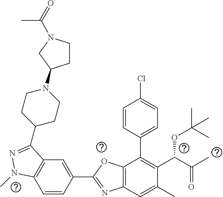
C1=CC(C2=NC3=C(O2)C(C2=CC=C(Cl)C=C2)=C(C(C(C)=O)OC(C)(C)C)C(C)=C3)=CC2=C1N(C)N=C2C1CCN(C2CCN(C(=O)C)C2)CC1
